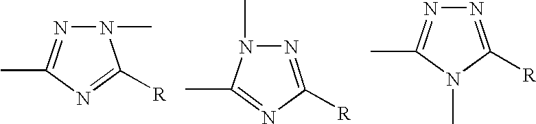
N1=C([R])N(C)N=C1C.N1=C(C)N(C)N=C1[R].N1(C)C([R])=NN=C1C
